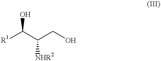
OC([R1])C(CO)[NHR2]
